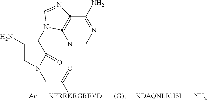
N1=CN=C(N)C2=C1N(CC(N(CCN)CC(=O)[KFRRKRGREVD]([Ac])[(G)7][KDAQNLIGISI]N)=O)C=N2
